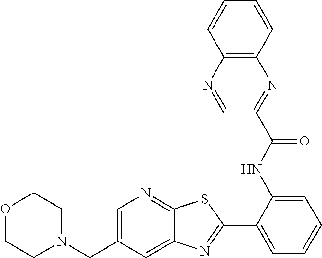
O1CCN(CC2=CN=C3C(=C2)N=C(C2=CC=CC=C2NC(C2=NC4=C(N=C2)C=CC=C4)=O)S3)CC1
